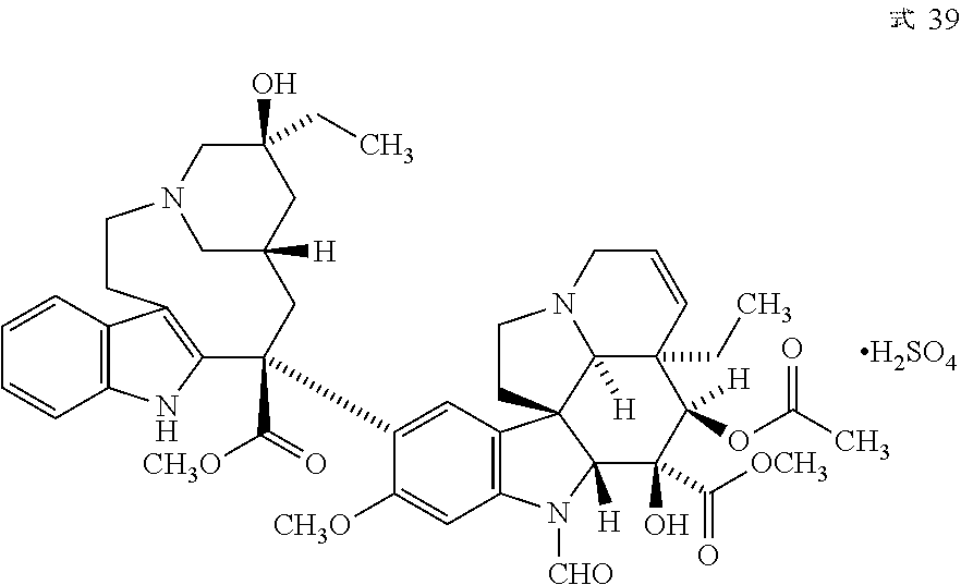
C1=CC2=C(C=C1)NC1=C2CCN2CC([H])(CC1(C(=O)[CH3O])C1=CC3=C(C=C1[CH3O])N([CHO])C1([H])C34C3([H])C(CC)(C(OC(C)=O)([H])C1(O)C([OCH3])=O)C=CCN3CC4)CC(O)(CC)C2.[H2SO4]
